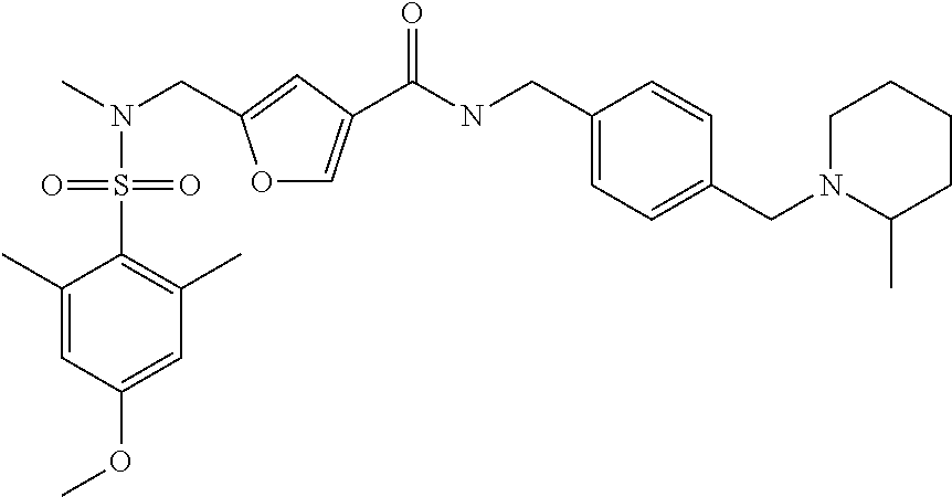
C1(CNC(=O)C2=COC(CN(C)S(C3=C(C)C=C(OC)C=C3C)(=O)=O)=C2)=CC=C(CN2C(C)CCCC2)C=C1
